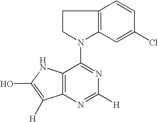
C1CN(C2=NC([H])=NC3=C2NC(O)=C3[H])C2=C1C=CC(Cl)=C2
